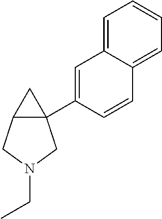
C12(C3=CC4=CC=CC=C4C=C3)C(CN(CC)C1)C2
